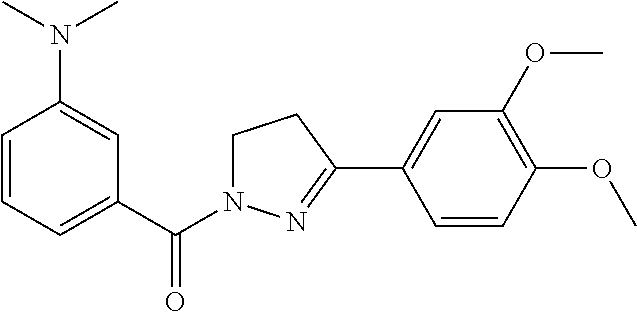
C1=CC=C(C(=O)N2CCC(C3=CC(OC)=C(OC)C=C3)=N2)C=C1N(C)C
